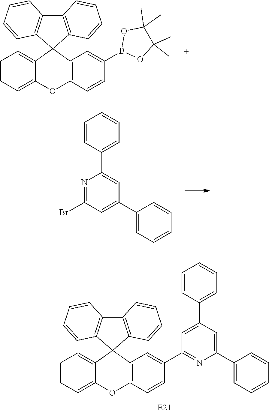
C1=CC=C2C(=C1)C1(C3=C(O2)C=CC(B2OC(C)(C)C(C)(C)O2)=C3)C2=C(C3=C1C=CC=C3)C=CC=C2.N1=C(Br)C=C(C2=CC=CC=C2)C=C1C1=CC=CC=C1.C1=CC=C2C(=C1)C1(C3=C(O2)C=CC(C2=NC(C4=CC=CC=C4)=CC(C4=CC=CC=C4)=C2)=C3)C2=C(C3=C1C=CC=C3)C=CC=C2
